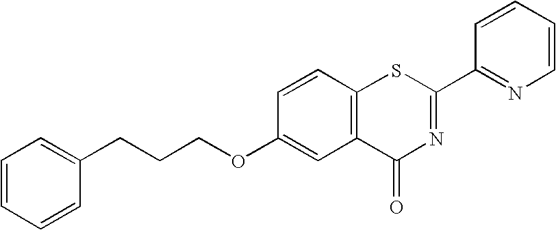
C1(CCCOC2=CC3=C(C=C2)SC(C2=NC=CC=C2)=NC3=O)=CC=CC=C1
